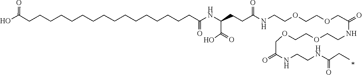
*.O(CC(=O)NCCOCCOCC(NCCNC(=O)CC)=O)CCOCCNC(CCC(C(O)=O)NC(CCCCCCCCCCCCCCCCC(O)=O)=O)=O
